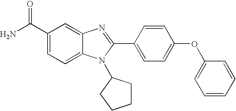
NC(C1=CC=C2C(=C1)N=C(C1=CC=C(OC3=CC=CC=C3)C=C1)N2C1CCCC1)=O
